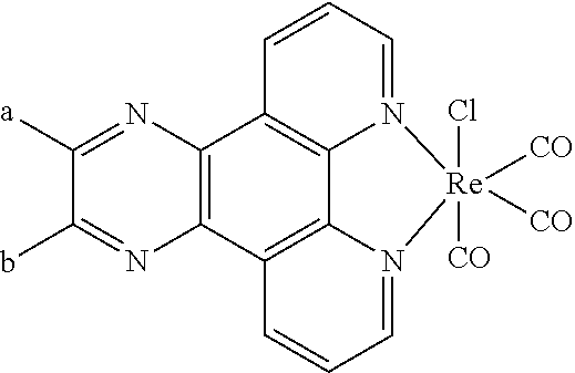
C1([a])=NC2=C(N=C1b)C1=C3C4=C2C=CC=N4[Re](Cl)([CO])([CO])([CO])N3=CC=C1
